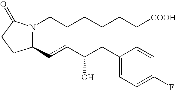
C1(C=CC(CC2=CC=C(F)C=C2)O)N(CCCCCC[COOH])C(=O)CC1
